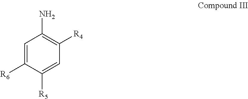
C1=C([R6])C([R5])=CC([R4])=C1N
